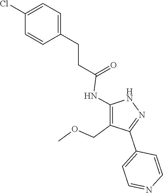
N1C(NC(CCC2=CC=C(Cl)C=C2)=O)=C(COC)C(C2=CC=NC=C2)=N1
